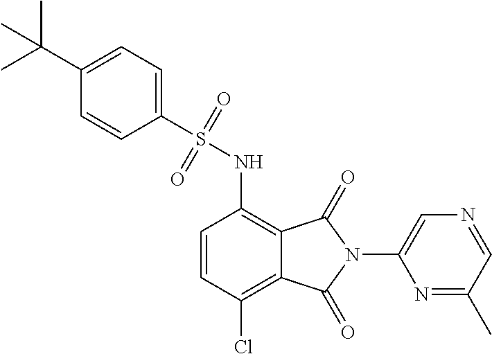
C1(S(NC2=C3C(=C(Cl)C=C2)C(=O)N(C2=CN=CC(C)=N2)C3=O)(=O)=O)=CC=C(C(C)(C)C)C=C1
